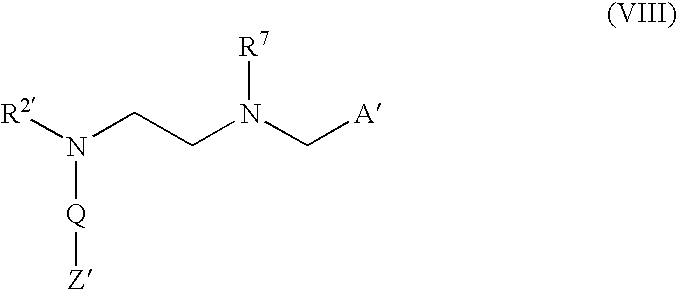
[R2]N(CCN(C[A])[R7])[Q][Z]
